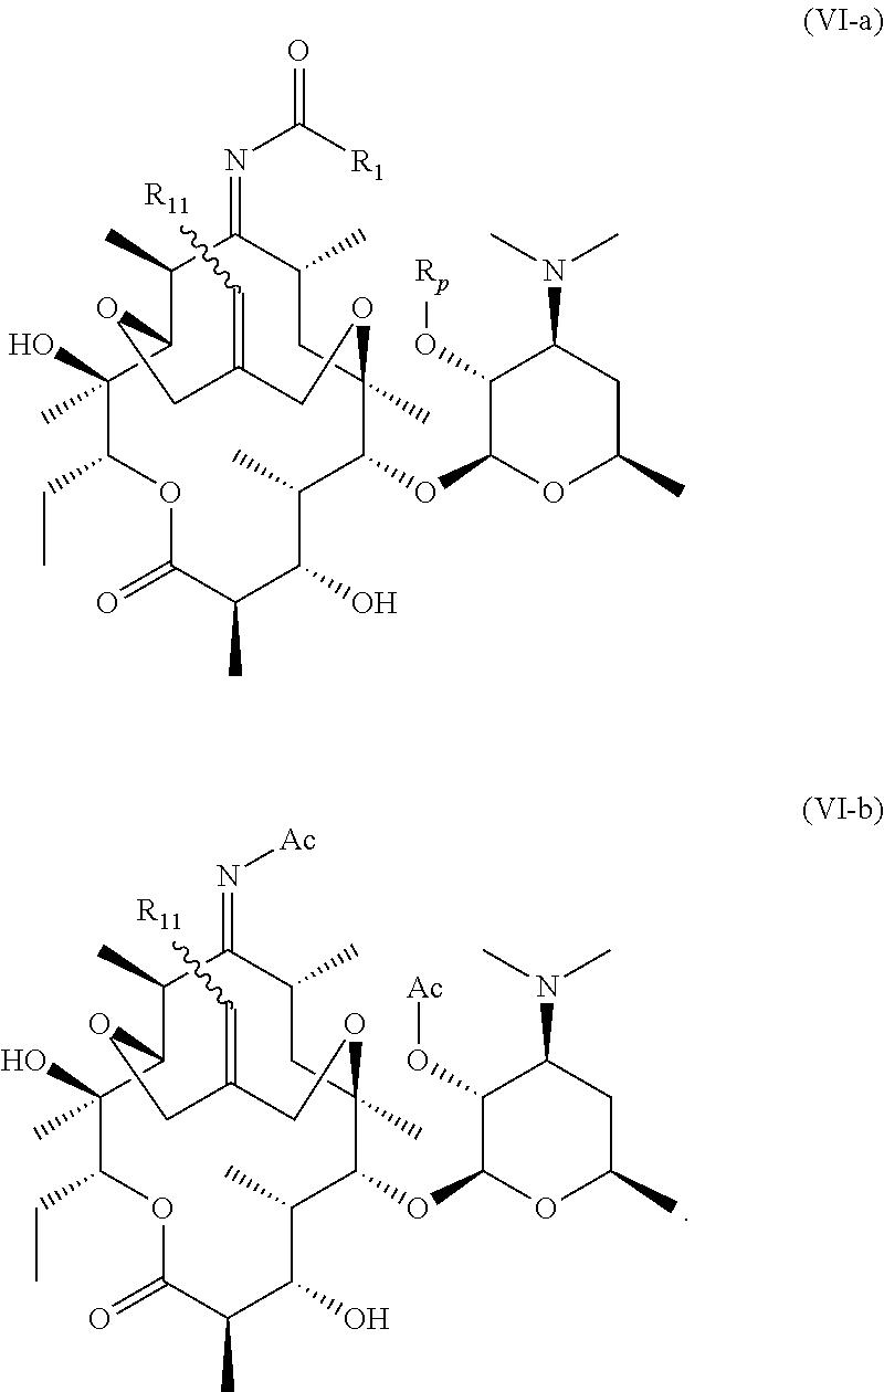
C1(C)C2C(O)(C)C(CC)OC(=O)C(C)C(O)C(C)C(OC3OC(C)CC(N(C)C)C3O[Rp])C(C)(CC(C)C1=NC([R1])=O)OCC(=C[R11])CO2.C1(C)C2C(O)(C)C(CC)OC(=O)C(C)C(O)C(C)C(OC3OC(C)CC(N(C)C)C3O[Ac])C(C)(CC(C)C1=N[Ac])OCC(=C[R11])CO2
